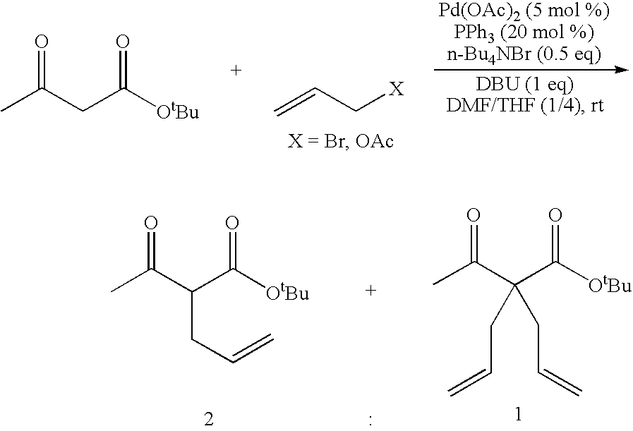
C=CC[X].CC(CC([OtBu])=O)=O.CC(C(C([OtBu])=O)(CC=C)CC=C)=O.CC(C(C([OtBu])=O)CC=C)=O
